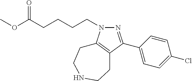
C1(C2=NN(CCCCC(OC)=O)C3=C2CCNCC3)=CC=C(Cl)C=C1
